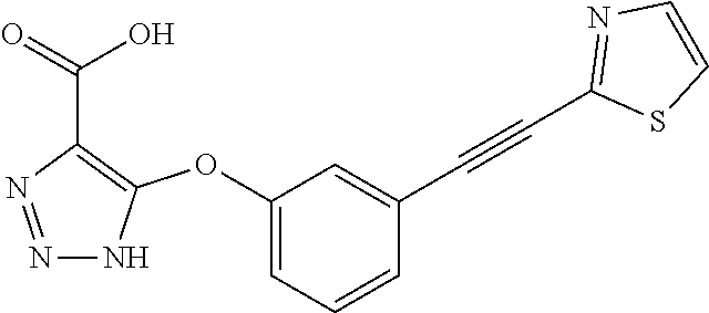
N1=NC(C(=O)O)=C(OC2=CC=CC(C#CC3=NC=CS3)=C2)N1
